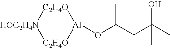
[C2H4O]1[HOC2H4N][C2H4O][Al]1OC(CC(C)(C)O)C
